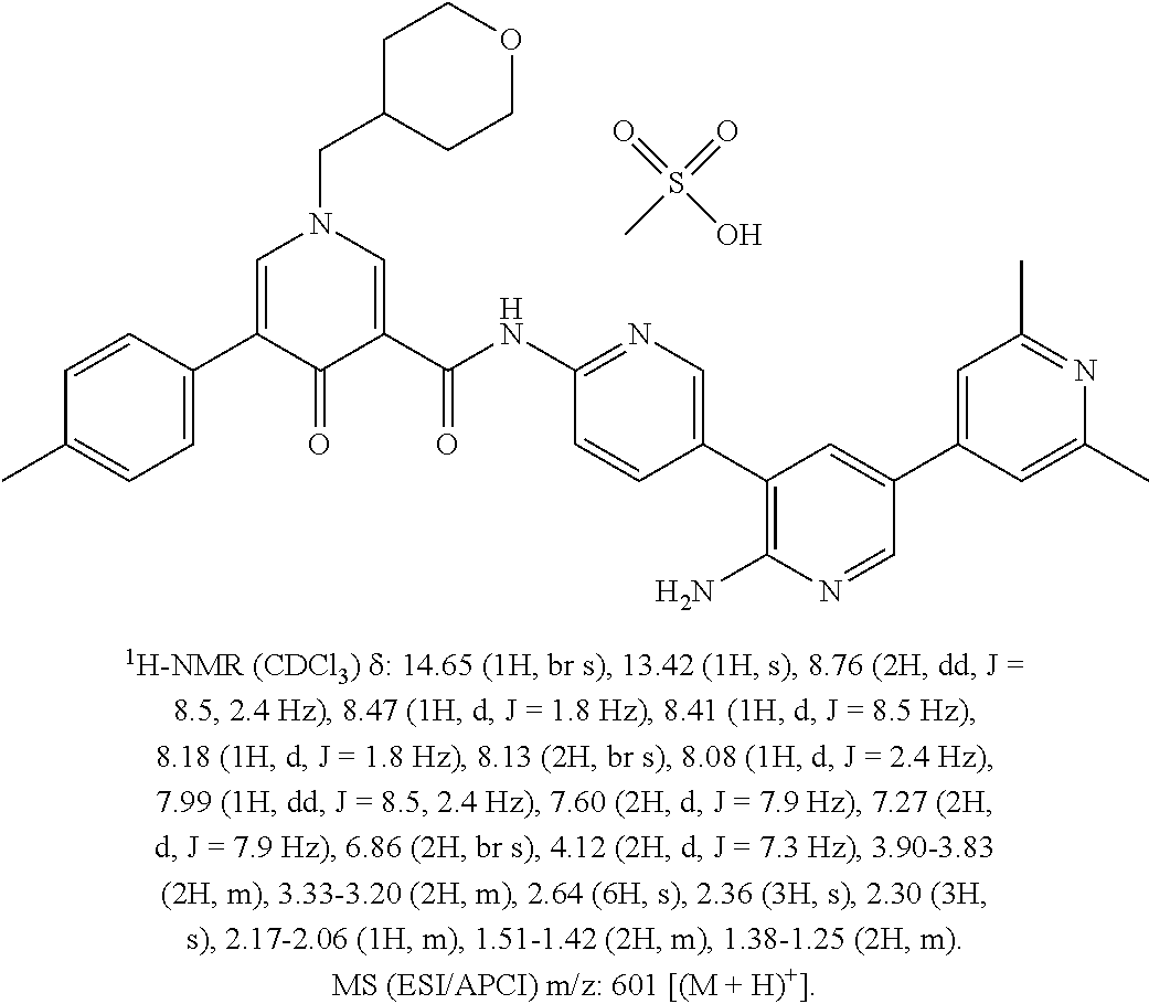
C1=C(C2=CN(CC3CCOCC3)C=C(C(NC3=NC=C(C4=C(N)N=CC(C5=CC(C)=NC(C)=C5)=C4)C=C3)=O)C2=O)C=CC(C)=C1.CS(=O)(=O)O
